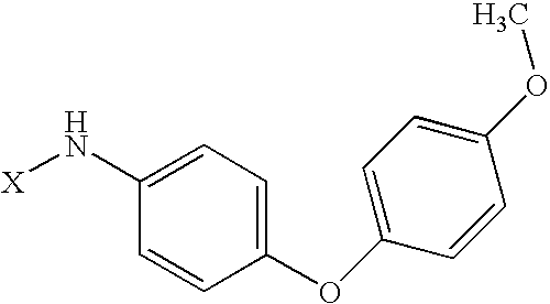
C1=C(N[X])C=CC(OC2=CC=C(OC)C=C2)=C1
